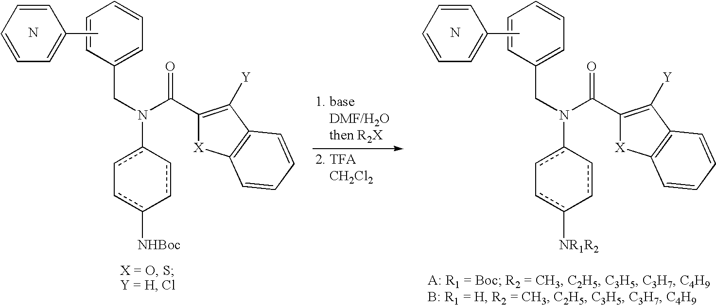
CC1=CC=CC=C1.N.C1(CN(C(=O)C2=C([Y])C3=C([X]2)C=CC=C3)c2c-cc([NHBoc])-cc-2)=CC=CC=C1.CC1=CC=CC=C1.N.C1(CN(C(=O)C2=C([Y])C3=C([X]2)C=CC=C3)c2c-cc([NR1R2])-cc-2)=CC=CC=C1
